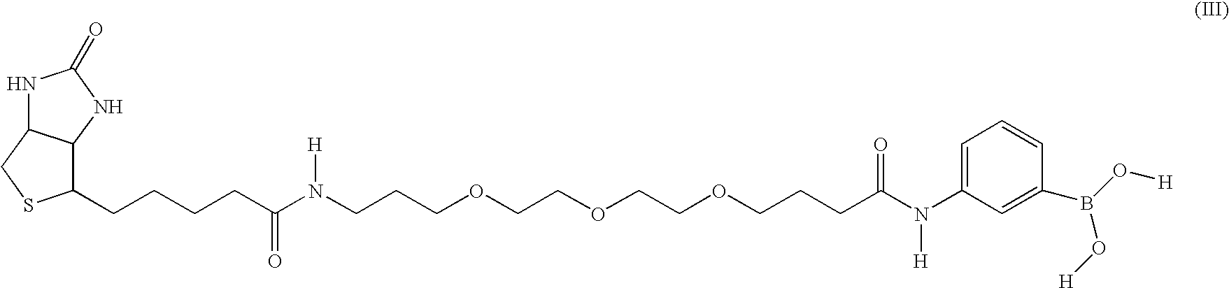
C1(CCCCC(N(CCCOCCOCCOCCCC(N(C2=CC=CC(B(O[H])O[H])=C2)[H])=O)[H])=O)C2C(CS1)NC(=O)N2
